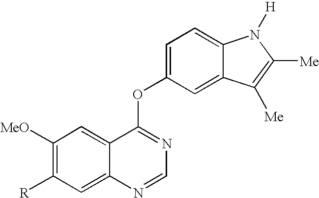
C1([MeO])=C([R])C=C2C(=C1)C(OC1=CC=C3C(=C1)C([Me])=C([Me])N3[H])=NC=N2
